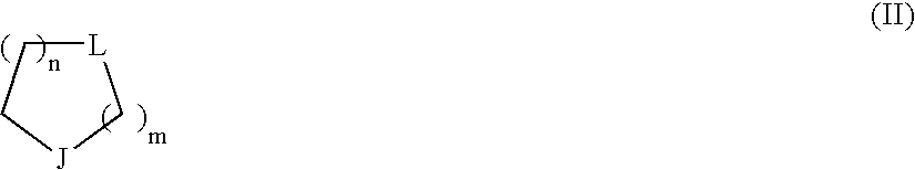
[L]1CC[J]C1
